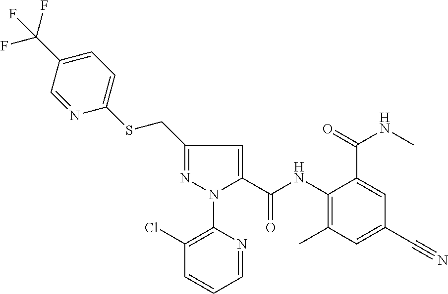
C1(CSC2=CC=C(C(F)(F)F)C=N2)=NN(C2=C(Cl)C=CC=N2)C(C(NC2=C(C)C=C(C#N)C=C2C(NC)=O)=O)=C1
